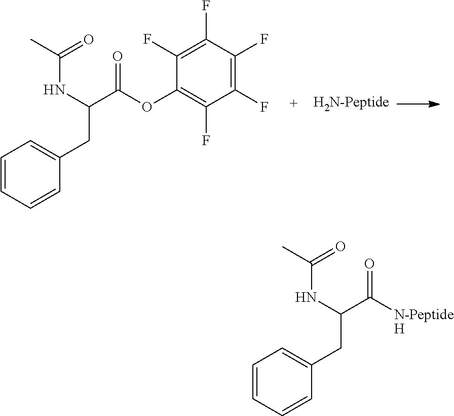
C1(CC(NC(C)=O)C(OC2=C(F)C(F)=C(F)C(F)=C2F)=O)=CC=CC=C1.C1=CC=CC(CC(C([N-PeptideH])=O)NC(C)=O)=C1
